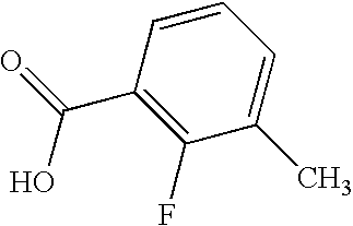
C1=CC(C(=O)O)=C(F)C(C)=C1
